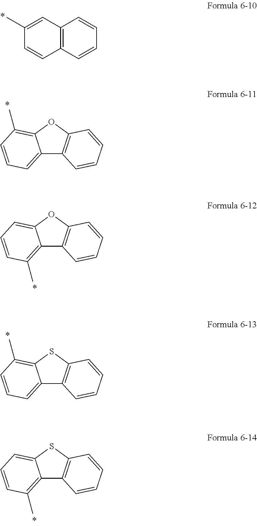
C12=C(C=CC=C1)C=CC(C)=C2.C12=CC=CC(C)=C1OC1=C2C=CC=C1.C12=C(C)C=CC=C1OC1=C2C=CC=C1.C12=CC=CC(C)=C1SC1=C2C=CC=C1.C12=C(C)C=CC=C1SC1=C2C=CC=C1
